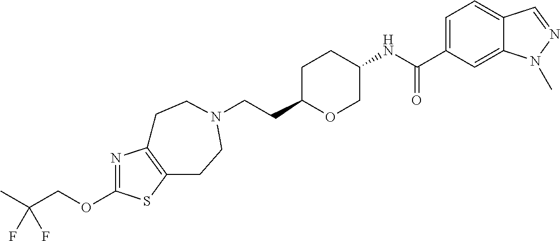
N1=C(OCC(F)(F)C)SC2=C1CCN(CCC1OCC(NC(C3=CC=C4C(=C3)N(C)N=C4)=O)CC1)CC2
